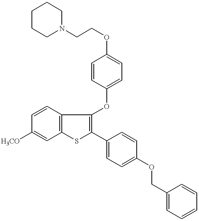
C1=CC2=C(C=C1[H3CO])SC(C1=CC=C(OCC3=CC=CC=C3)C=C1)=C2OC1=CC=C(OCCN2CCCCC2)C=C1
